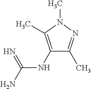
N(C(=N)N)C1=C(C)N(C)N=C1C
